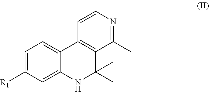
C1=C([R1])C=C2C(=C1)C1=C(C(C)(C)N2)C(C)=NC=C1
